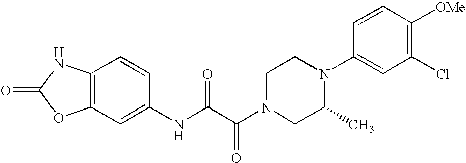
O=C1OC2=C(N1)C=CC(NC(C(N1CC(C)N(C3=CC(Cl)=C([OMe])C=C3)CC1)=O)=O)=C2
